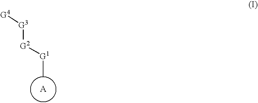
[G1](C)[G2][G3][G4].[A]
